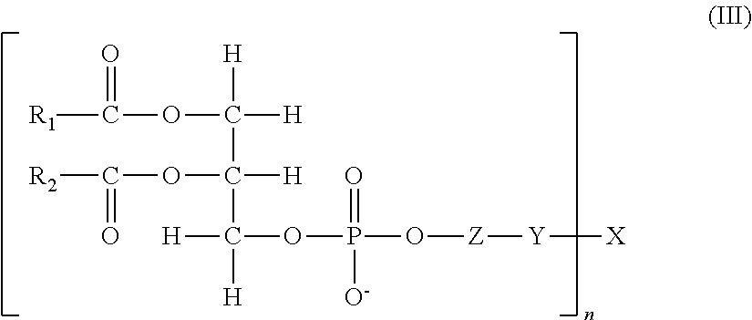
O(C([H])([H])C(OC([R2])=O)([H])C([H])(OP(O[Z][Y][X])(=O)[O-])[H])C([R1])=O
